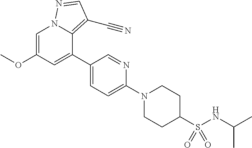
O(C1=CN2C(=C(C#N)C=N2)C(C2=CC=C(N3CCC(S(NC(C)C)(=O)=O)CC3)N=C2)=C1)C
